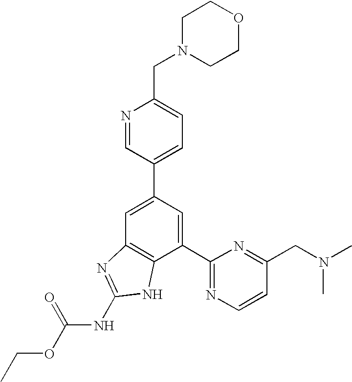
N1=CC(C2=CC3=C(C(C4=NC=CC(CN(C)C)=N4)=C2)NC(NC(OCC)=O)=N3)=CC=C1CN1CCOCC1
